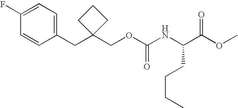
N(C(C(OC)=O)CCCC)C(OCC1(CC2=CC=C(F)C=C2)CCC1)=O
